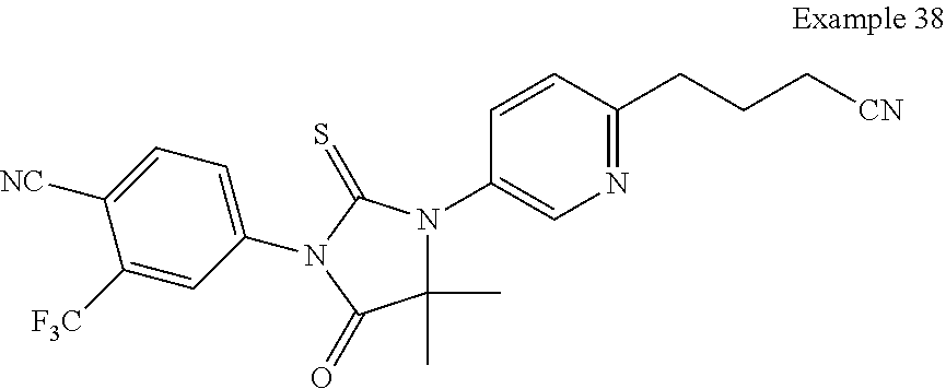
C1=CC(CCC[CN])=NC=C1N1C(C)(C)C(=O)N(C2=CC=C([NC])C([F3C])=C2)C1=S
